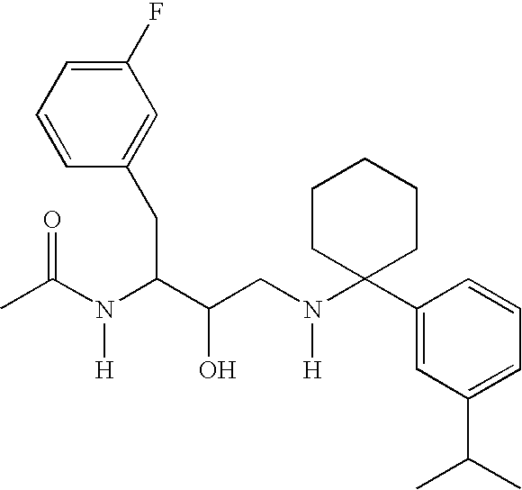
C1(F)=CC=CC(CC(C(CN(C2(C3=CC(C(C)C)=CC=C3)CCCCC2)[H])O)N(C(C)=O)[H])=C1
